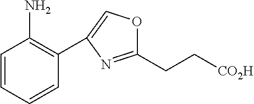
C1(CC[CO2H])=NC(C2=C(N)C=CC=C2)=CO1
